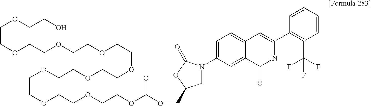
O(CCOCCOCCOC(OCC1CN(C2=CC=C3C(=C2)C(=O)NC(C2=C(C(F)(F)F)C=CC=C2)=C3)C(=O)O1)=O)CCOCCOCCOCCOCCOCCOCCO
